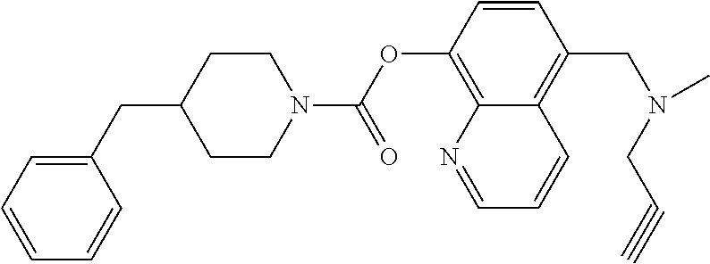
C1(CC2CCN(C(OC3=C4C(=C(CN(CC#C)C)C=C3)C=CC=N4)=O)CC2)=CC=CC=C1
